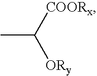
CC([COORx])[ORy]
